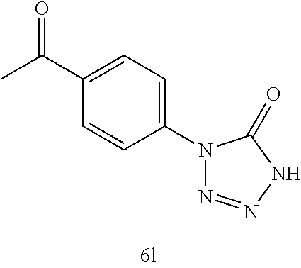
C1(N2N=NNC2=O)=CC=C(C(C)=O)C=C1
